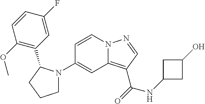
C1(N2CCCC2C2=C(OC)C=CC(F)=C2)=CC2=C(C(=O)NC3CC(O)C3)C=NN2C=C1
